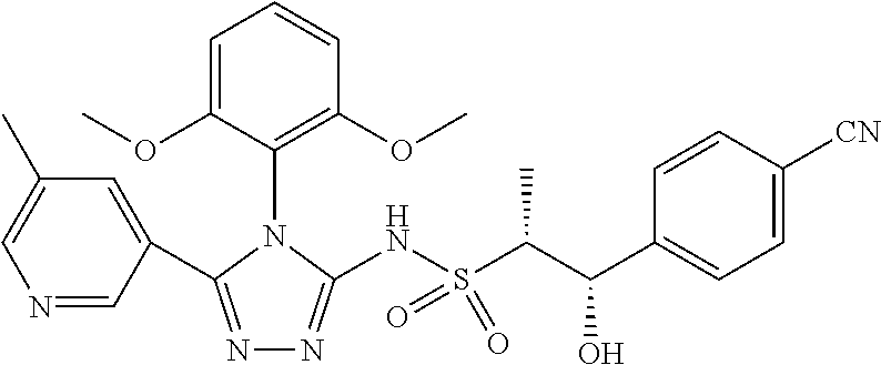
N1=CC(C2=NN=C(NS(C(C(C3=CC=C([CN])C=C3)O)C)(=O)=O)N2C2=C(OC)C=CC=C2OC)=CC(C)=C1
